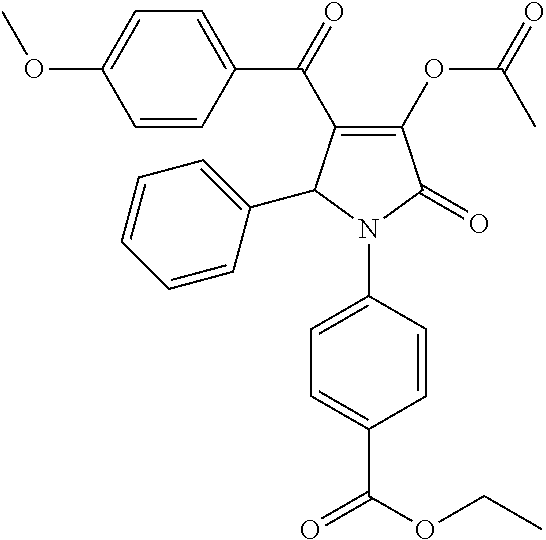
C1(OC(C)=O)=C(C(C2=CC=C(OC)C=C2)=O)C(C2=CC=CC=C2)N(C2=CC=C(C(OCC)=O)C=C2)C1=O
